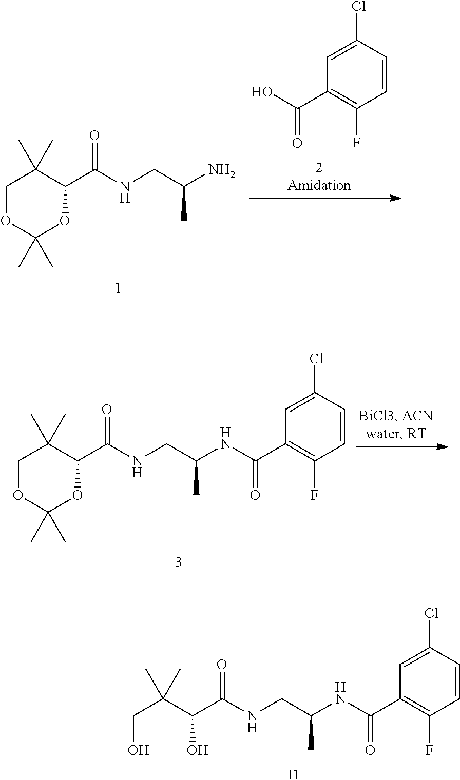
C1(C(NCC(N)C)=O)C(C)(C)COC(C)(C)O1.OC(C1=C(F)C=CC(Cl)=C1)=O.C1(C(NCC(NC(C2=C(F)C=CC(Cl)=C2)=O)C)=O)C(C)(C)COC(C)(C)O1.C(C(NCC(NC(C1=C(F)C=CC(Cl)=C1)=O)C)=O)(C(CO)(C)C)O.[I1]
